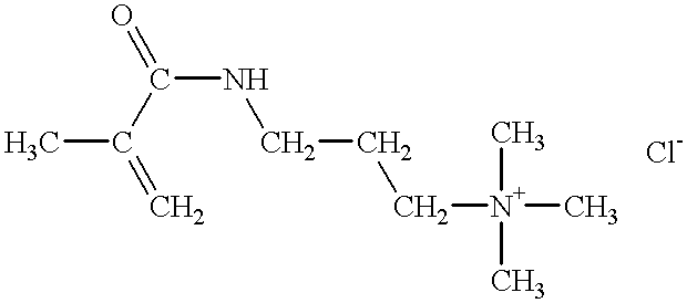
C=C(C(NCCC[N+](C)(C)C)=O)C
